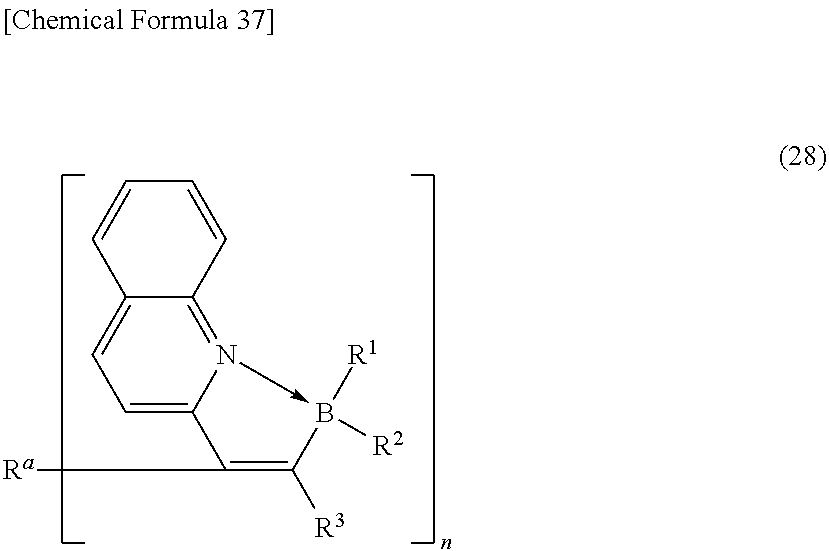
C1([Ra])=C([R3])B([R2])([R1])-N2=C3C(=CC=C12)C=CC=C3
